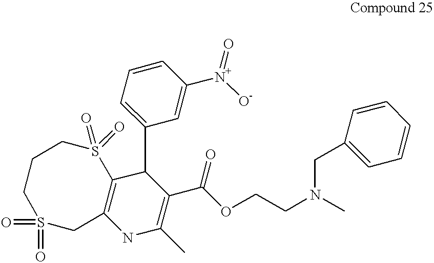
C12=C(NC(C)=C(C(OCCN(C)CC3=CC=CC=C3)=O)C1C1=CC=CC([N+]([O-])=O)=C1)CS(=O)(=O)CCCS2(=O)=O
